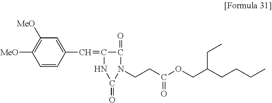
C1=CC(C=C2C(=O)N(CCC(OCC(CCCC)CC)=O)C(=O)N2)=CC([MeO])=C1[MeO]
